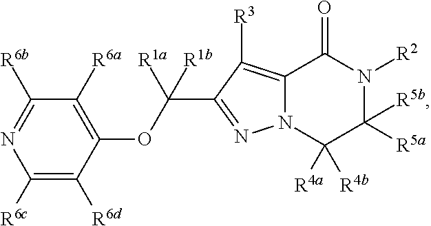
C12=C([R3])C(C(OC3=C([R6a])C([R6b])=NC([R6c])=C3[R6d])([R1a])[R1b])=NN1C([R4a])([R4b])C([R5b])([R5a])N([R2])C2=O
